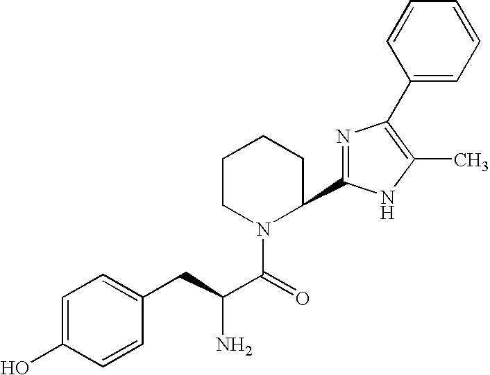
C1=C(O)C=CC(CC(C(=O)N2C(C3=NC(C4=CC=CC=C4)=C(C)N3)CCCC2)N)=C1
